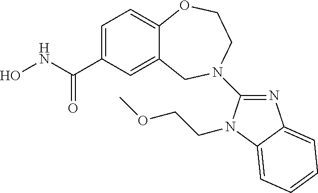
C12=CC(C(NO)=O)=CC=C1OCCN(C1=NC3=CC=CC=C3N1CCOC)C2
